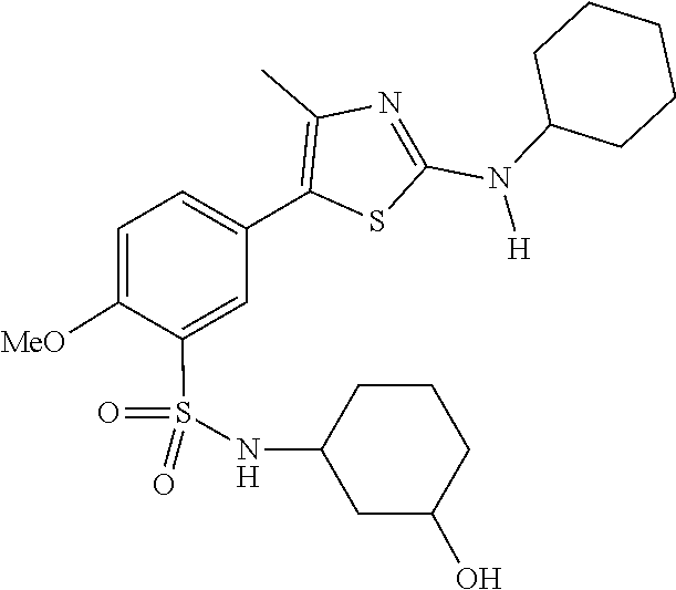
C1C(N(C2=NC(C)=C(C3=CC=C([MeO])C(S(=O)(NC4CC(O)CCC4)=O)=C3)S2)[H])CCCC1
